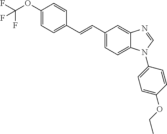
C1(OC(F)(F)F)=CC=C(C=CC2=CC=C3C(=C2)N=CN3C2=CC=C(OCC)C=C2)C=C1
